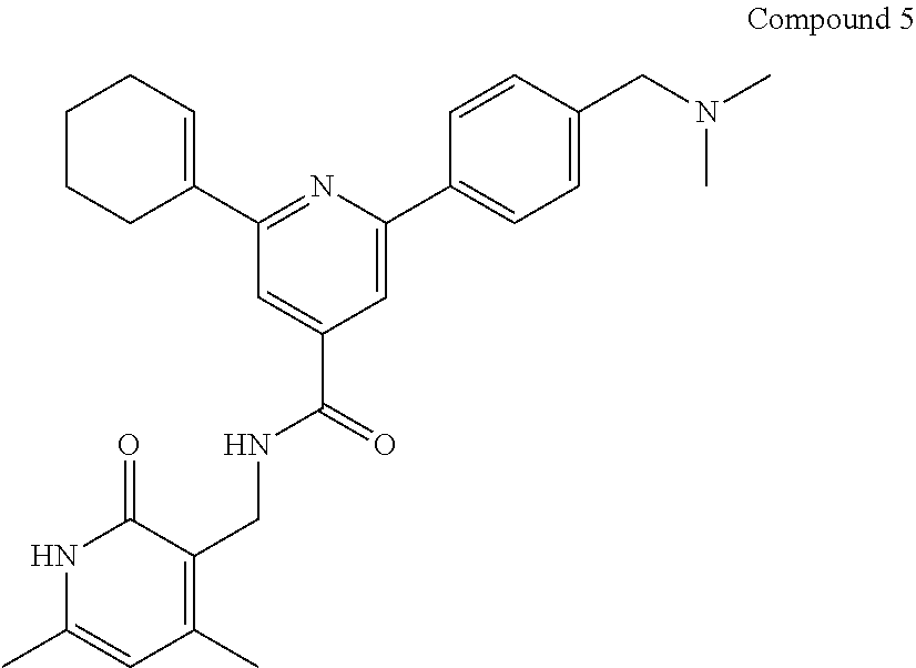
C1=C(C(=O)NCC2=C(C)C=C(C)NC2=O)C=C(C2=CC=C(CN(C)C)C=C2)N=C1C1=CCCCC1
